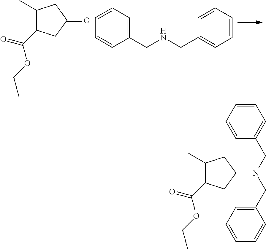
C1(C)C(C(=O)OCC)CC(=O)C1.C1(CNCC2=CC=CC=C2)=CC=CC=C1.C1(C)C(C(=O)OCC)CC(N(CC2=CC=CC=C2)CC2=CC=CC=C2)C1
